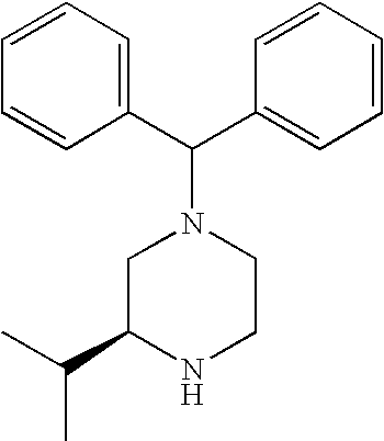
C1=CC=CC(C(C2=CC=CC=C2)N2CC(C(C)C)NCC2)=C1
